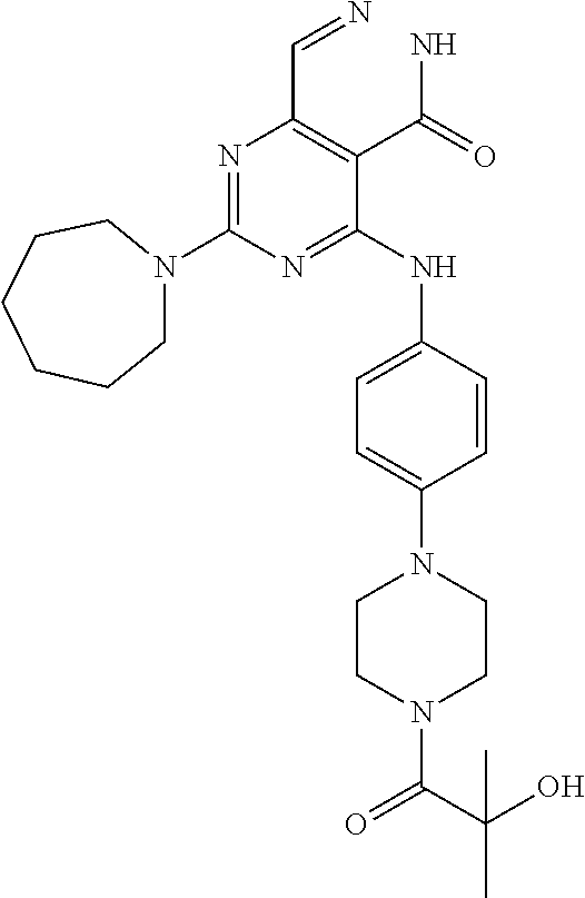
N1=C(N2CCCCCC2)N=C(NC2=CC=C(N3CCN(C(C(C)(O)C)=O)CC3)C=C2)C(C(N)=O)=C1C=N
